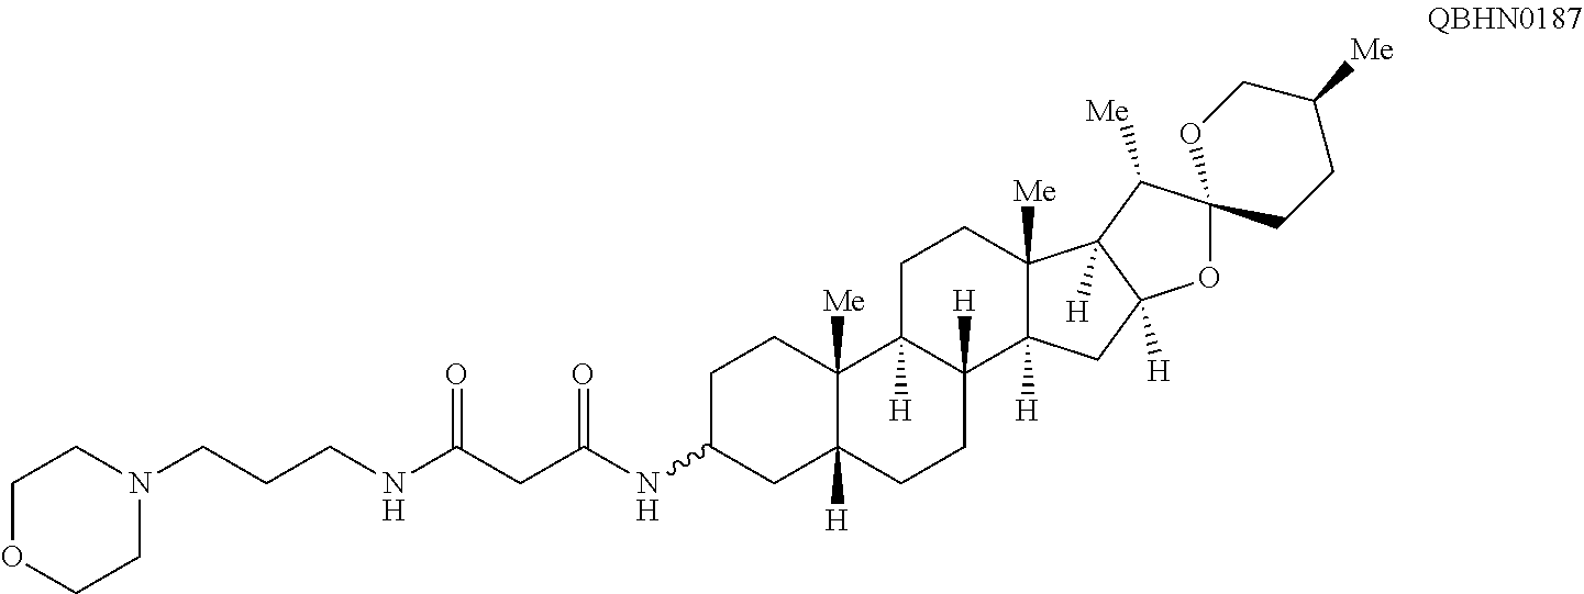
C1C(NC(CC(NCCCN2CCOCC2)=O)=O)CC2([H])C([Me])(C1)C1([H])C([H])(CC2)C2([H])C([Me])(CC1)C1([H])C([H])(C2)OC2(C1[Me])CCC([Me])CO2
